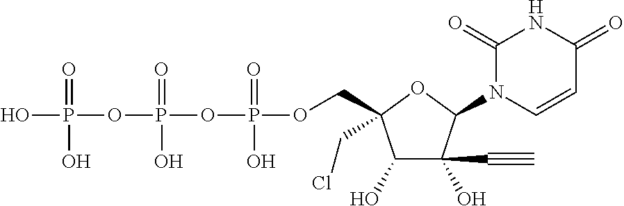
C1(O)C(O)(C#C)C(N2C=CC(=O)NC2=O)OC1(COP(OP(OP(O)(=O)O)(=O)O)(=O)O)CCl
